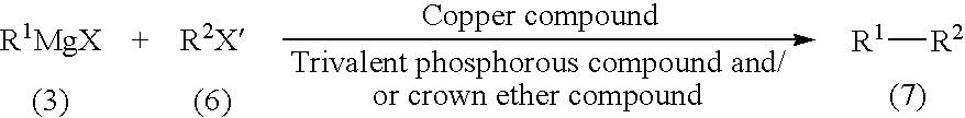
[R1][R2]
